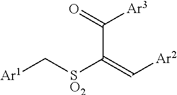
C(C(=C[Ar2])[SO2]C[Ar1])(=O)[Ar3]
